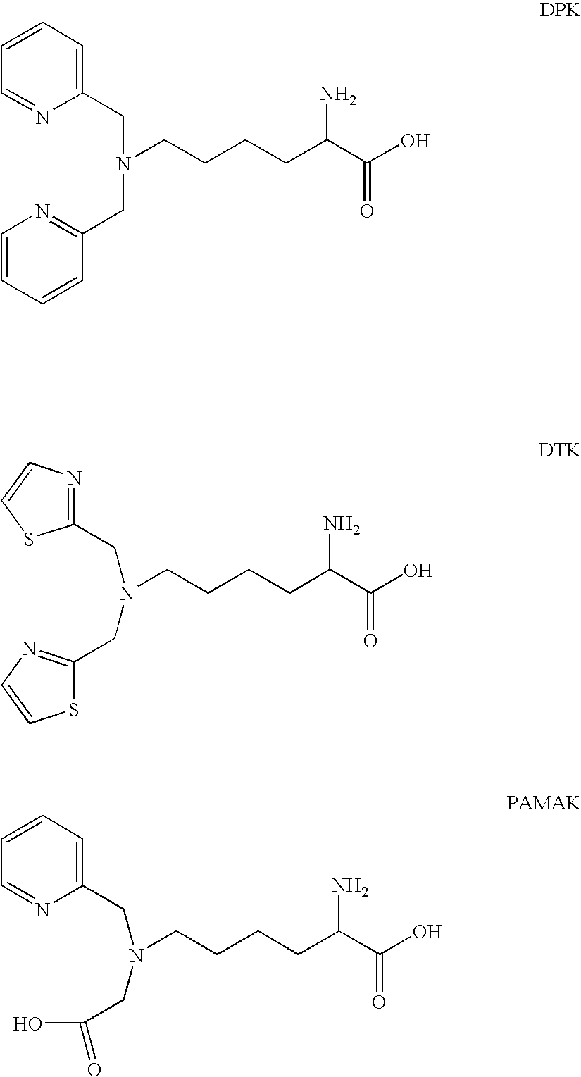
C1(CN(CCCCC(C(O)=O)N)CC2=NC=CC=C2)=CC=CC=N1.N(CCCCC(C(O)=O)N)(CC1=NC=CS1)CC1=NC=CS1.C1(CN(CCCCC(C(O)=O)N)CC(O)=O)=CC=CC=N1
